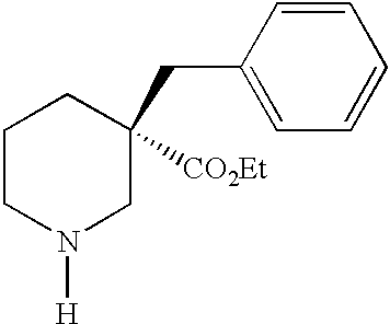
C1CN([H])CC(CC2=CC=CC=C2)([CO2Et])C1
